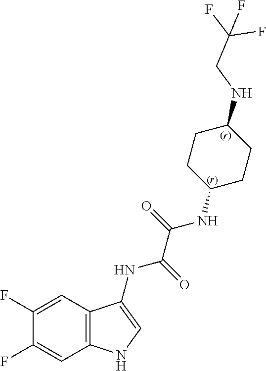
C12=C(C=C(F)C(F)=C1)NC=C2NC(C(=O)NC1CCC(NCC(F)(F)F)CC1)=O
